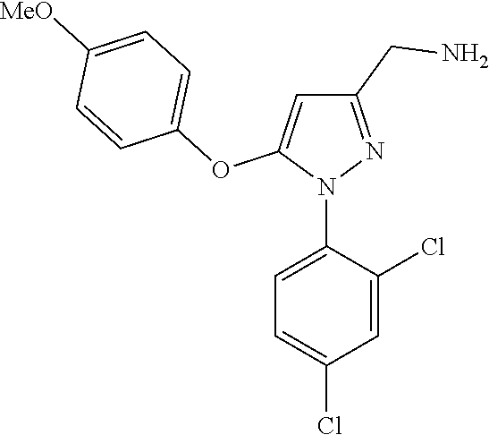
N1(C2=CC=C(Cl)C=C2Cl)N=C(CN)C=C1OC1=CC=C([MeO])C=C1
